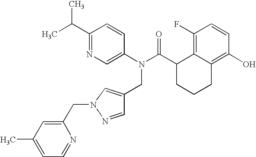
C1(C(C)C)=NC=C(N(C(C2CCCC3=C(O)C=CC(F)=C23)=O)CC2=CN(CC3=CC(C)=CC=N3)N=C2)C=C1
